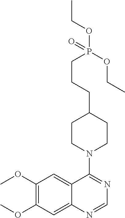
C1(OC)=C(OC)C=C2C(=C1)C(N1CCC(CCCP(OCC)(=O)OCC)CC1)=NC=N2
